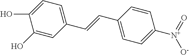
C1=C(O)C(O)=CC(C=CC2=CC=C([N+](=O)[O-])C=C2)=C1
